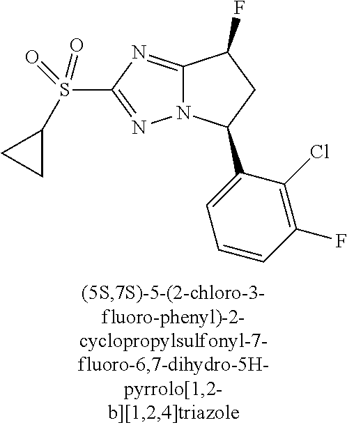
C12=NC(S(=O)(=O)C3CC3)=NN1C(C1=CC=CC(F)=C1Cl)CC2F
